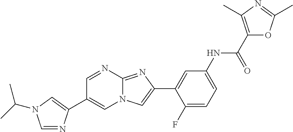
C1=NC2=NC(C3=CC(NC(C4=C(C)N=C(C)O4)=O)=CC=C3F)=CN2C=C1C1=CN(C(C)C)C=N1
